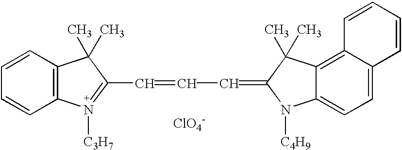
C1=CC2=C(C=C1)N([C3H7])=C(C=CC=C1N([C4H9])C3=CC=C4C(=C3C1(C)C)C=CC=C4)C2(C)C.[ClO4-]
